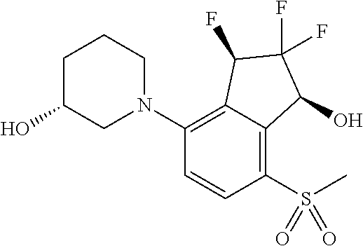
C1(N2CCCC(O)C2)=C2C(=C(S(=O)(C)=O)C=C1)C(O)C(F)(F)C2F
